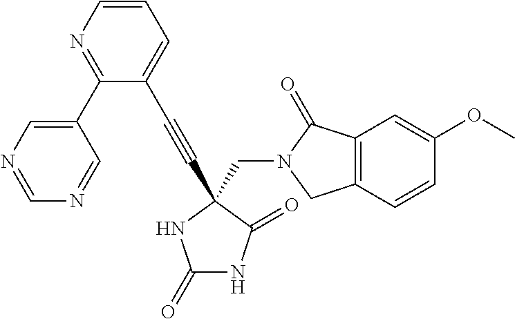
C1(=O)NC(=O)C(CN2C(=O)C3=C(C2)C=CC(OC)=C3)(C#CC2=CC=CN=C2C2=CN=CN=C2)N1
